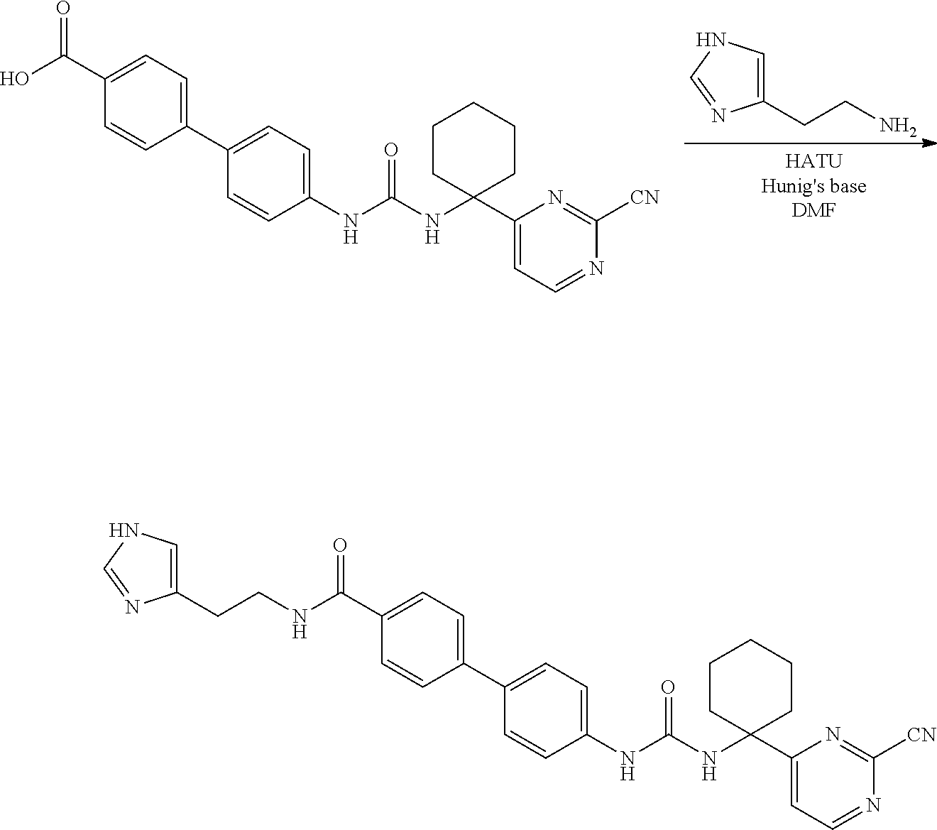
N(C(=O)NC1=CC=C(C2=CC=C(C(O)=O)C=C2)C=C1)C1(C2=CC=NC([CN])=N2)CCCCC1.C1(CCN)=CNC=N1.N(C(=O)NC1=CC=C(C2=CC=C(C(=O)NCCC3=CNC=N3)C=C2)C=C1)C1(C2=CC=NC([CN])=N2)CCCCC1
